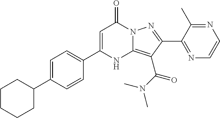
C1=C(C2=CC=C(C3CCCCC3)C=C2)NC2=C(C(N(C)C)=O)C(C3=NC=CN=C3C)=NN2C1=O
